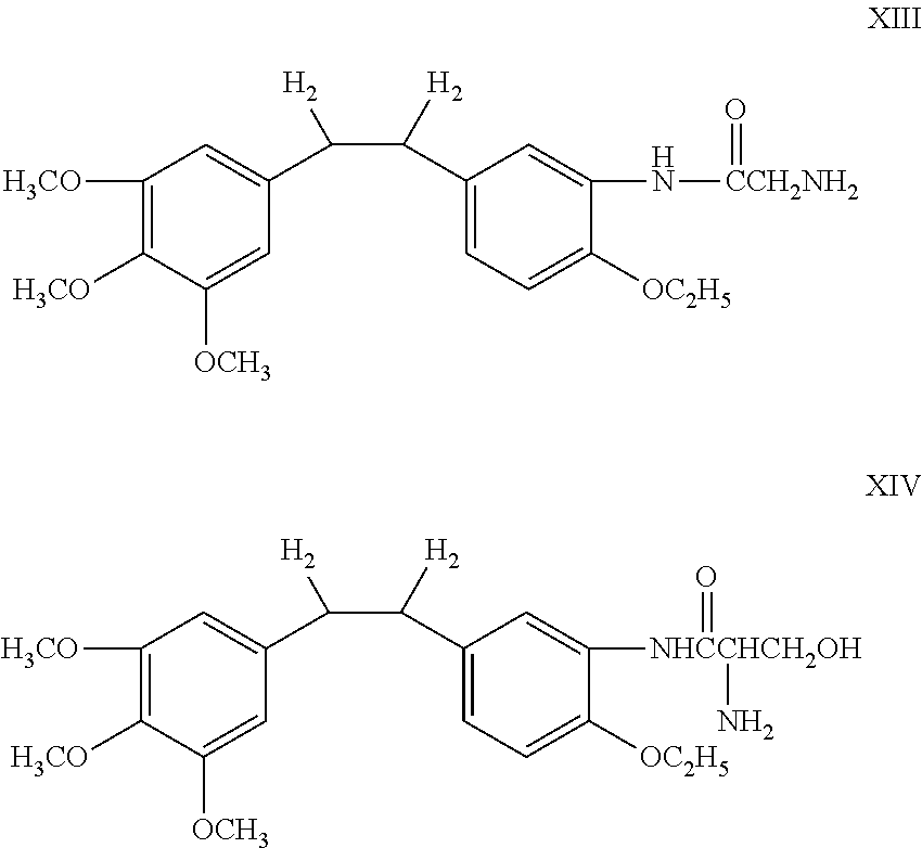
C1([H3CO])=C([H3CO])C([OCH3])=CC(C(C(C2=CC=C([OC2H5])C(N[CCH2NH2]=O)=C2)[H2])[H2])=C1.C1([H3CO])=C([H3CO])C([OCH3])=CC(C(C(C2=CC=C([OC2H5])C([NHCCHCH2OH](=O)N)=C2)[H2])[H2])=C1
